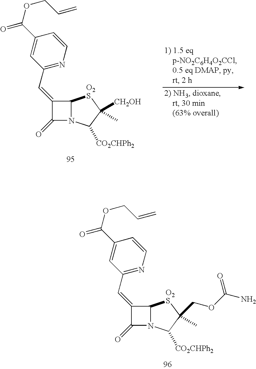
C1(=CC2=NC=CC(C(OCC=C)=O)=C2)C(=O)N2C1[O2S]C([CH2OH])(C)C2[CO2CHPh2].C1(=CC2=NC=CC(C(OCC=C)=O)=C2)C(=O)N2C1[O2S]C(COC(N)=O)(C)C2[CO2CHPh2]
